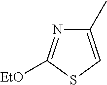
C1(C)=CSC([EtO])=N1
